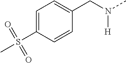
C1=C(S(C)(=O)=O)C=CC(CN([H])C)=C1
